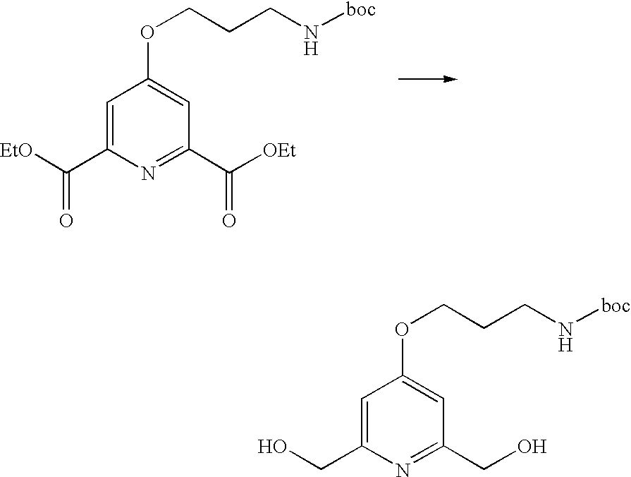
C1=C(C([EtO])=O)N=C(C([OEt])=O)C=C1OCCCN[boc].C1=C(CO)N=C(CO)C=C1OCCCN[boc]
